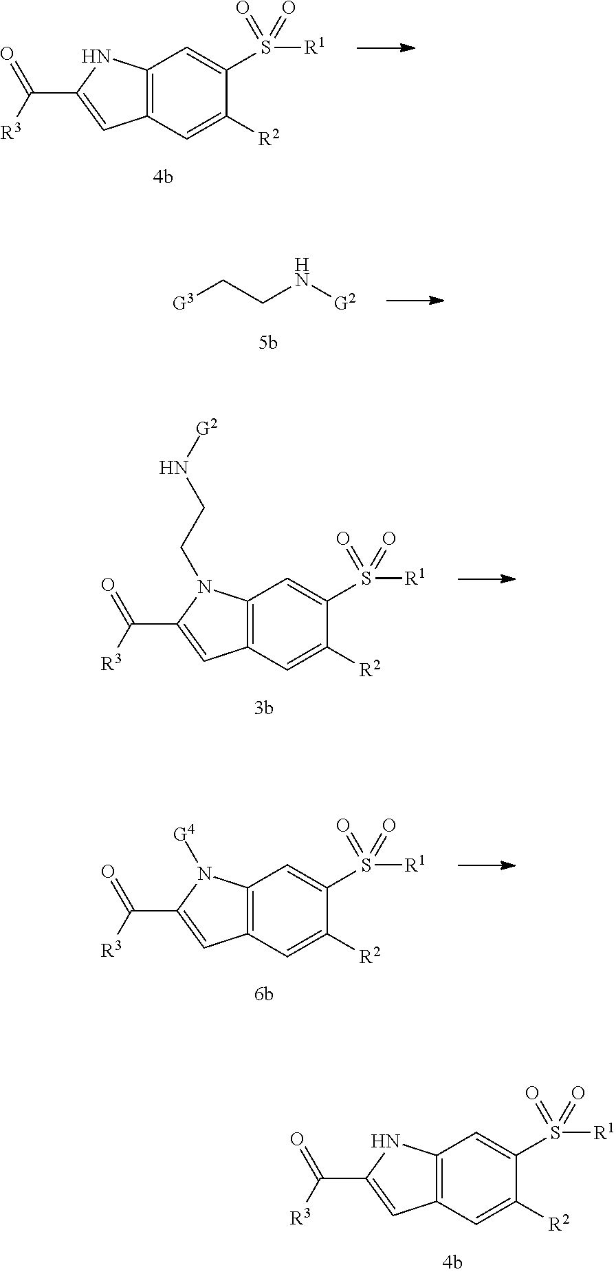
C12=C(NC(C([R3])=O)=C1)C=C(S([R1])(=O)=O)C([R2])=C2.C12=C(N(CCN[G2])C(C([R3])=O)=C1)C=C(S([R1])(=O)=O)C([R2])=C2.[G3]CCN[G2].C12=C(N([G4])C(C([R3])=O)=C1)C=C(S([R1])(=O)=O)C([R2])=C2.C12=C(NC(C([R3])=O)=C1)C=C(S([R1])(=O)=O)C([R2])=C2
